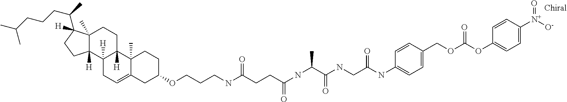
C12(C)C([H])(C3([H])C([H])(CC1)C1(C)C(=CC3)CC(OCCCNC(=O)CCC(=O)NC(C)C(NCC(NC3=CC=C(COC(OC4=CC=C([N+]([O-])=O)C=C4)=O)C=C3)=O)=O)CC1)CCC2(C(C)CCCC(C)C)[H]
